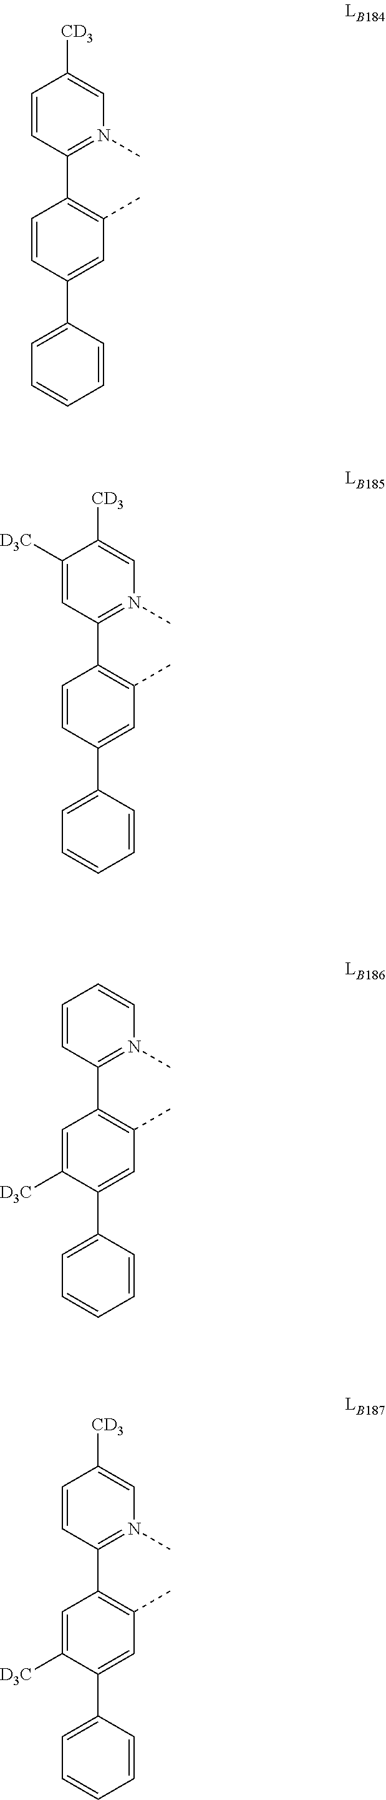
C1(C2=C(C)C=C(C3=CC=CC=C3)C=C2)=N(C)C=C([CD3])C=C1.C1(C2=C(C)C=C(C3=CC=CC=C3)C=C2)=N(C)C=C([CD3])C([D3C])=C1.C1(C2=C(C)C=C(C3=CC=CC=C3)C([D3C])=C2)=N(C)C=CC=C1.C1(C2=C(C)C=C(C3=CC=CC=C3)C([D3C])=C2)=N(C)C=C([CD3])C=C1
